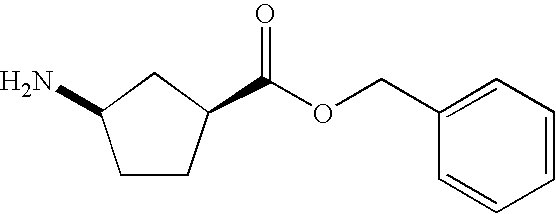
C1CC(C(OCC2=CC=CC=C2)=O)CC1N
